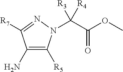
C1(N)=C([R5])N(C(C(OC)=O)([R3])[R4])N=C1[R7]
